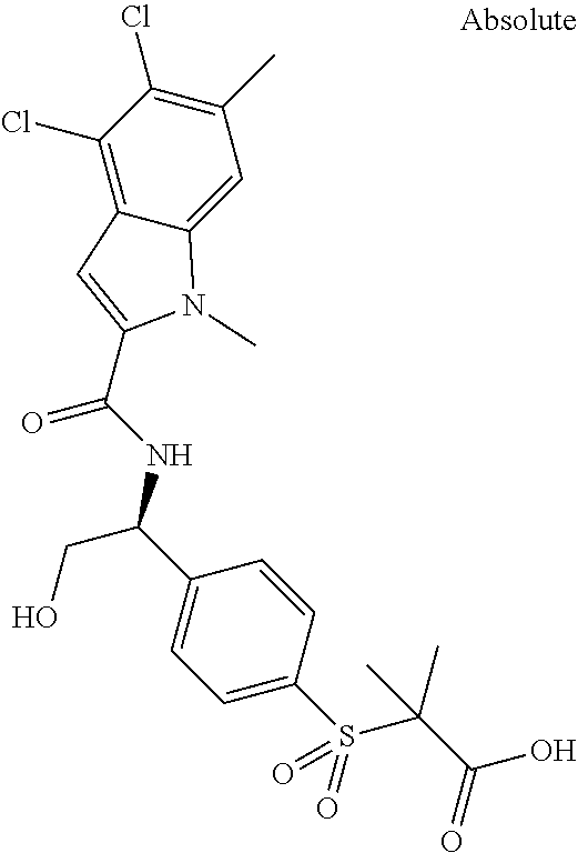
C1(C)=C(Cl)C(Cl)=C2C(=C1)N(C)C(C(NC(C1=CC=C(S(=O)(C(C(O)=O)(C)C)=O)C=C1)CO)=O)=C2
